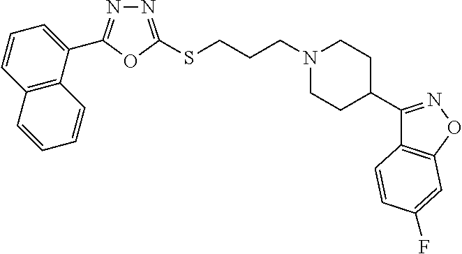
N1=C(SCCCN2CCC(C3=NOC4=C3C=CC(F)=C4)CC2)OC(C2=CC=CC3=C2C=CC=C3)=N1
